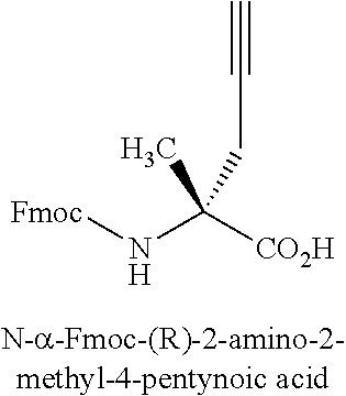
[Fmoc]NC([CO2H])(CC#C)C
